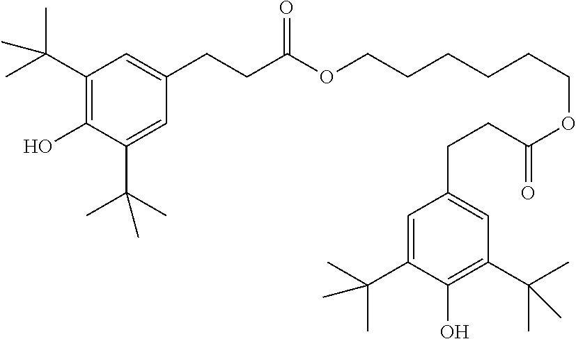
C1=C(CCC(=O)OCCCCCCOC(CCC2=CC(C(C)(C)C)=C(O)C(C(C)(C)C)=C2)=O)C=C(C(C)(C)C)C(O)=C1C(C)(C)C
